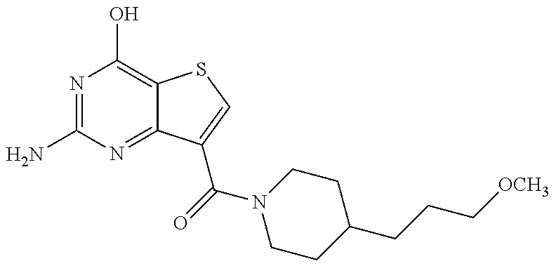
N1=C(N)N=C2C(=C1O)SC=C2C(=O)N1CCC(CCC[OCH3])CC1
